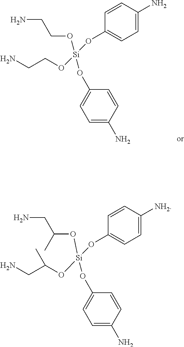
C1=C(N)C=CC(O[Si](OC2=CC=C(N)C=C2)(OCCN)OCCN)=C1.C1=C(N)C=CC(O[Si](OC2=CC=C([NH2])C=C2)(OC(CN)C)OC(CN)C)=C1
